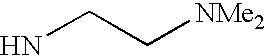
NCC[NMe2]
